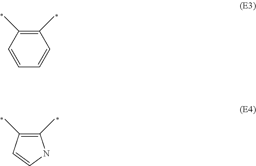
C1=CC=CC(C)=C1C.C1(C)=C(C)C=CN1
